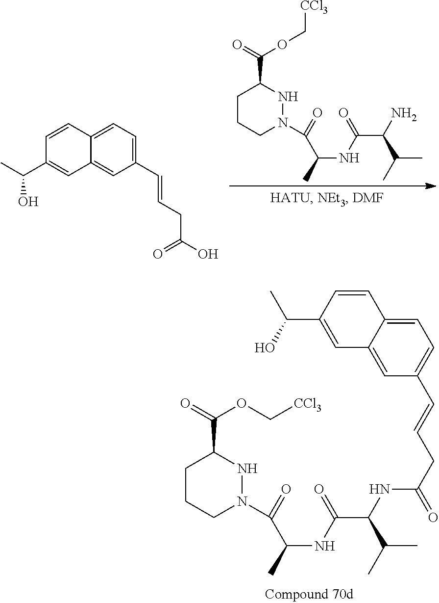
C1(C=CCC(O)=O)=CC=C2C(=C1)C=C(C(C)O)C=C2.C1CCN(C(=O)C(NC(=O)C(N)C(C)C)C)NC1C(OC[CCl3])=O.C1CCN(C(=O)C(NC(=O)C(NC(CC=CC2=CC=C3C(=C2)C=C(C(O)C)C=C3)=O)C(C)C)C)NC1C(OC[CCl3])=O
